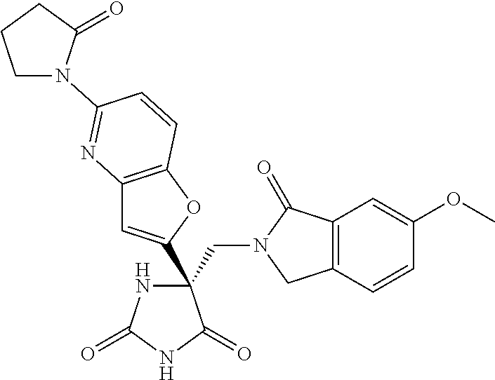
C(C1(C2=CC3=C(O2)C=CC(N2CCCC2=O)=N3)NC(=O)NC1=O)N1CC2=C(C1=O)C=C(OC)C=C2
